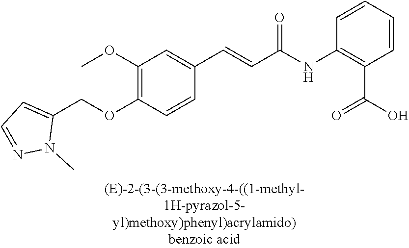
C1(OC)=C(OCC2=CC=NN2C)C=CC(C=CC(=O)NC2=C(C(=O)O)C=CC=C2)=C1
